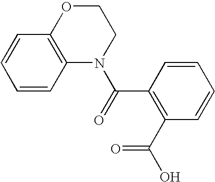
C1=CC2=C(C=C1)OCCN2C(=O)C1=C(C(O)=O)C=CC=C1
